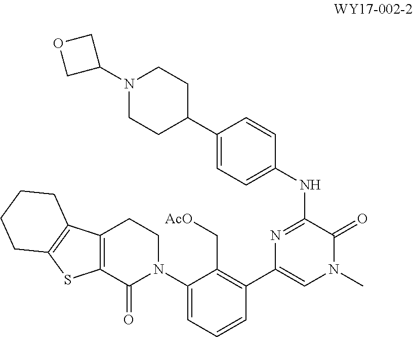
C1(N2CCC3=C(C2=O)SC2=C3CCCC2)=CC=CC(C2=CN(C)C(=O)C(NC3=CC=C(C4CCN(C5COC5)CC4)C=C3)=N2)=C1C[AcO]
